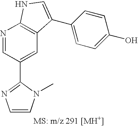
C1(C2=NC=CN2C)=CC2=C(N=C1)NC=C2C1=CC=C(O)C=C1
